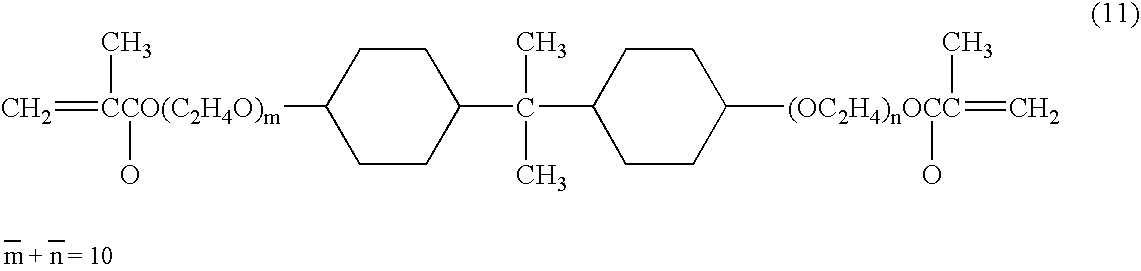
C=[CCO(C2H4O)m](C1CCC(C(C2CCC([(OC2H4)nOCC](=C)(C)O)CC2)(C)C)CC1)(C)O
